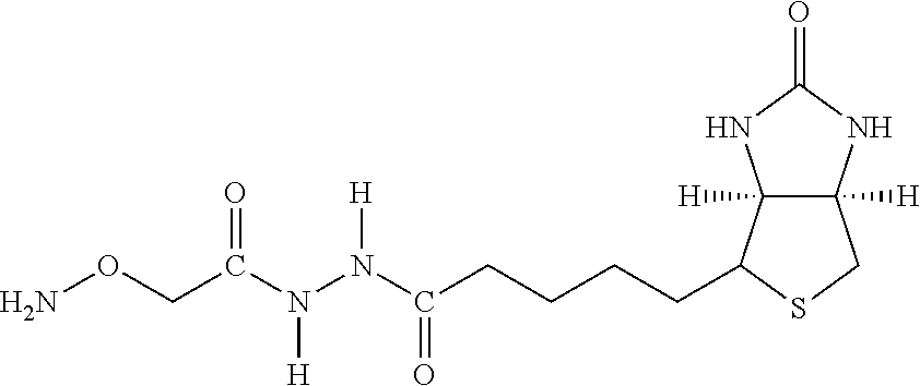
C12([H])C([H])(NC(=O)N1)CSC2CCCCC(N([H])N(C(CON)=O)[H])=O
